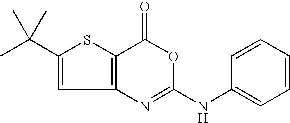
C12=C(N=C(NC3=CC=CC=C3)OC1=O)C=C(C(C)(C)C)S2
